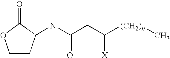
C1CC(NC(CC([(CH2)n]C)[X])=O)C(=O)O1
